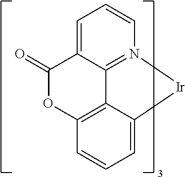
C1=CC=C2C3=N1[Ir]C1=CC=CC(=C31)OC2=O
